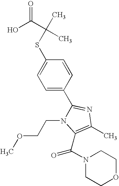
S(C1=CC=C(C2=NC(C)=C(C(N3CCOCC3)=O)N2CCOC)C=C1)C(C)(C(O)=O)C
